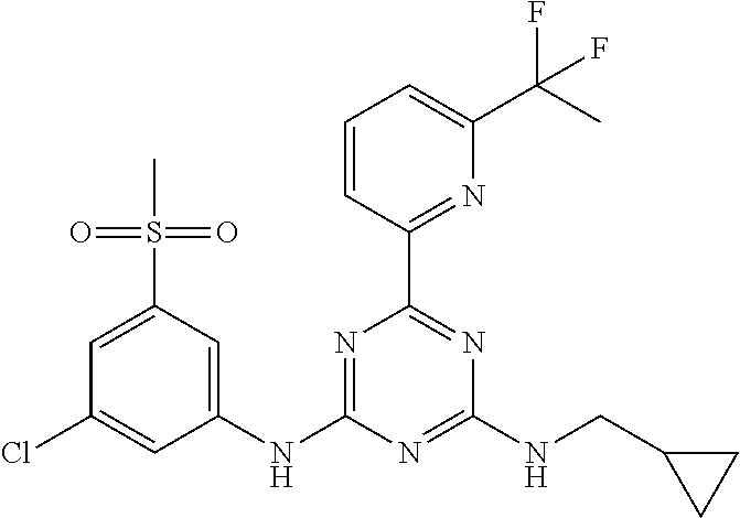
C1(NC2=NC(C3=NC(C(F)(C)F)=CC=C3)=NC(NCC3CC3)=N2)=CC(S(C)(=O)=O)=CC(Cl)=C1
